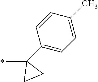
C1(C)(C2=CC=C(C)C=C2)CC1
